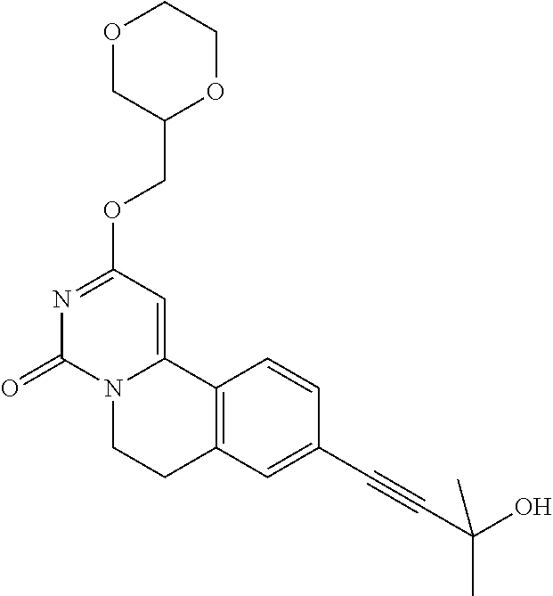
O1CC(COC2=NC(=O)N3C(=C2)C2=C(CC3)C=C(C#CC(C)(O)C)C=C2)OCC1
